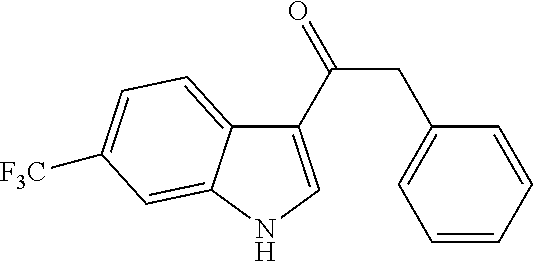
C1(C(=O)CC2=CC=CC=C2)=CNC2=CC([F3C])=CC=C12
